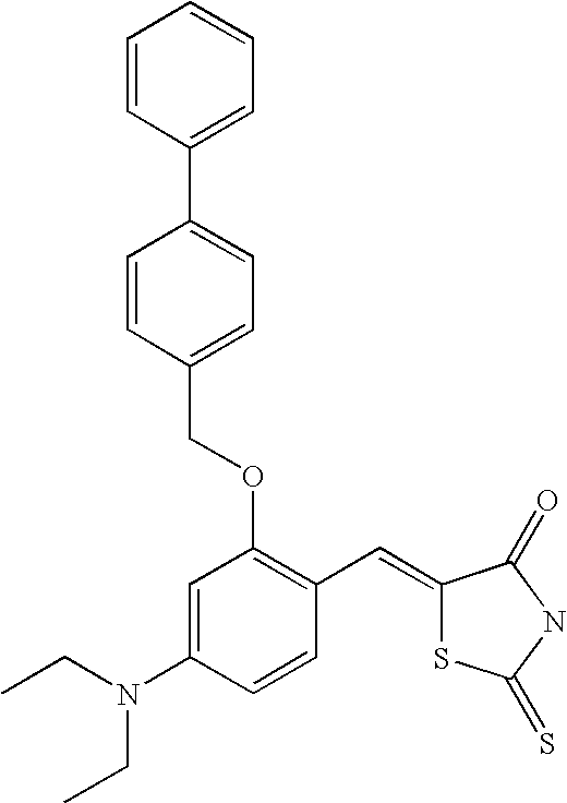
C1(COC2=C(C=C3SC(=S)NC3=O)C=CC(N(CC)CC)=C2)=CC=C(C2=CC=CC=C2)C=C1
